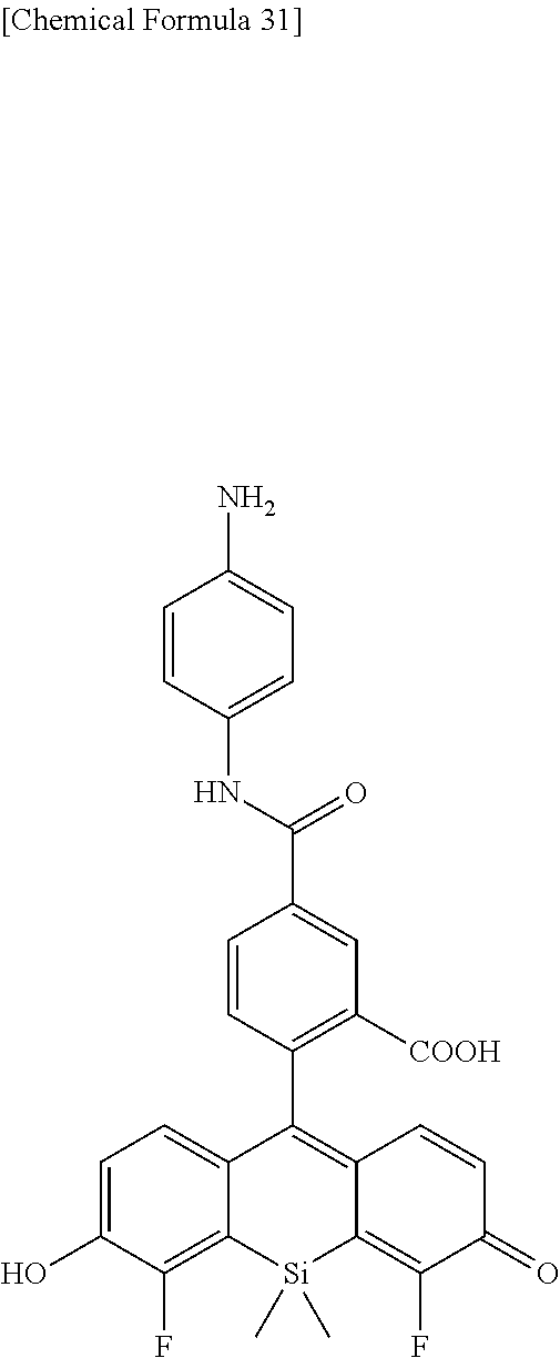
C1=CC(C2=C3C(=C(F)C(=O)C=C3)[Si](C)(C)C3=C(F)C(O)=CC=C23)=C([COOH])C=C1C(NC1=CC=C(N)C=C1)=O
